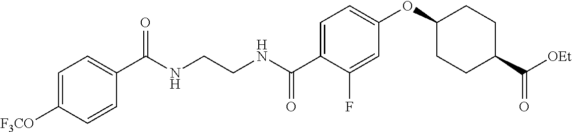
C1=C(C(NCCNC(C2=CC=C([F3CO])C=C2)=O)=O)C(F)=CC(OC2CCC(C([OEt])=O)CC2)=C1
